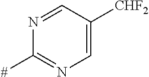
N1=CC([CHF2])=CN=C1[#]
